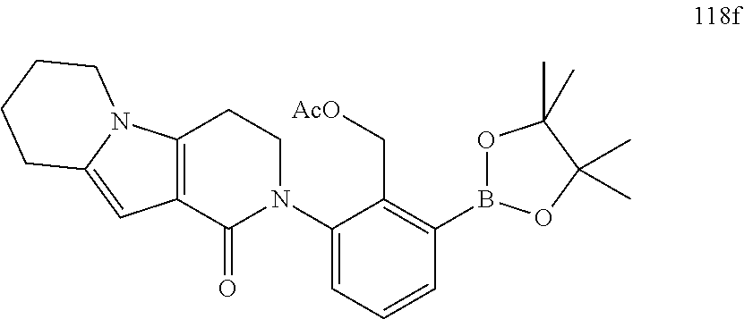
C1(B2OC(C)(C)C(C)(C)O2)=C(C[AcO])C(N2CCC3=C(C2=O)C=C2N3CCCC2)=CC=C1
